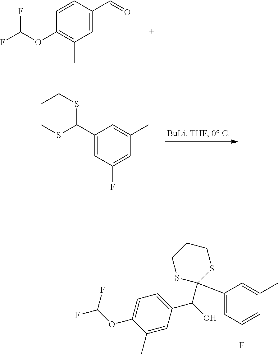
FC(OC1=C(C)C=C(C=O)C=C1)F.C1CSC(C2=CC(F)=CC(C)=C2)SC1.C1=C(C(O)C2(C3=CC(F)=CC(C)=C3)SCCCS2)C=C(C)C(OC(F)F)=C1
